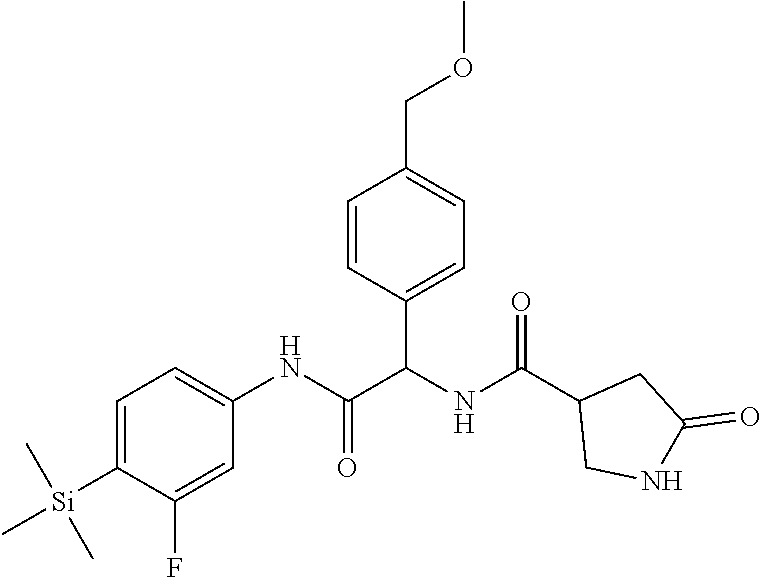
C1=C([Si](C)(C)C)C(F)=CC(NC(C(NC(C2CNC(=O)C2)=O)C2=CC=C(COC)C=C2)=O)=C1
